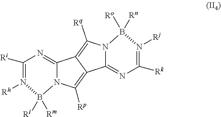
C1([Ri])=N([Rh])B([Rl])([Rm])N2C(=N1)C1=C([Rq])N3C(=NC([Rk])=N([Rj])B3([Rn])[Ro])C1=C2[Rp]
